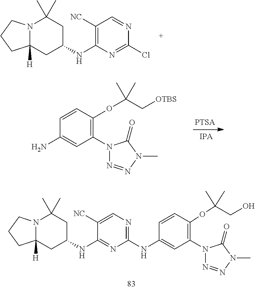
N12C([H])(CC(NC3=C([NC])C=NC(Cl)=N3)CC1(C)C)CCC2.C1(N2N=NN(C)C2=O)=C(OC(C[OTBS])(C)C)C=CC(N)=C1.C1(N2N=NN(C)C2=O)=C(OC(C)(C)CO)C=CC(NC2=NC=C([NC])C(NC3CC4([H])N(C(C)(C)C3)CCC4)=N2)=C1
